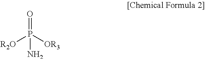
O=P([R2O])([OR3])N
